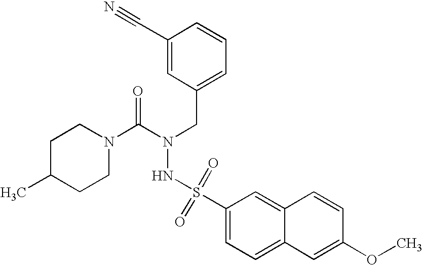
C1C(C)CCN(C(N(CC2=CC=CC(C#N)=C2)NS(=O)(=O)C2=CC=C3C(=C2)C=CC(OC)=C3)=O)C1
